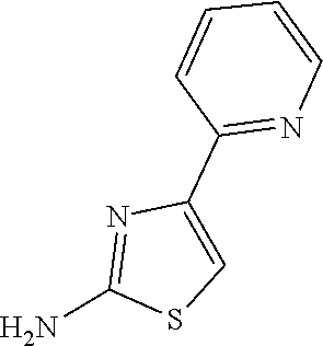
C1=CN=C(C2=CSC(N)=N2)C=C1
